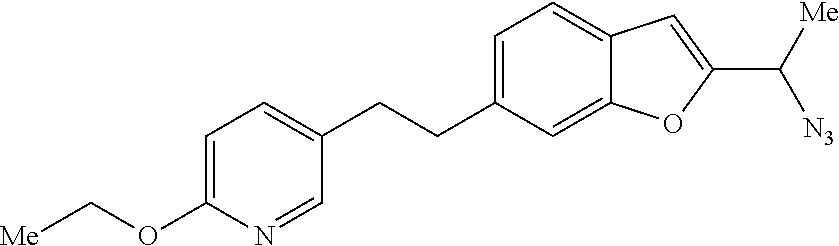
C1=C(OC[Me])N=CC(CCC2=CC=C3C(=C2)OC(C([Me])[N3])=C3)=C1
